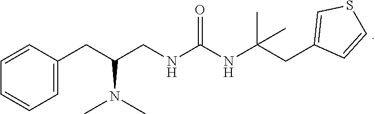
C1=C(CC(CNC(NC(CC2=CSC=C2)(C)C)=O)N(C)C)C=CC=C1
